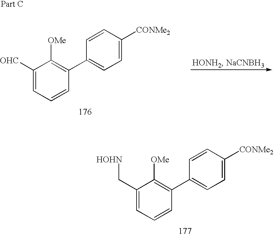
C1=CC(C2=CC=C([CONMe2])C=C2)=C([OMe])C(C[HOHN])=C1.C1=CC(C2=CC=C([CONMe2])C=C2)=C([OMe])C([OHC])=C1
